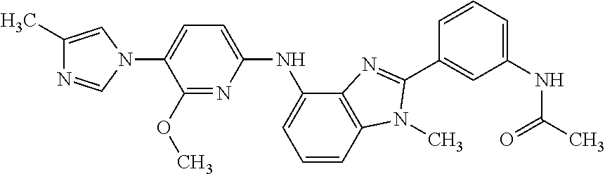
C1(C)=CN(C2=CC=C(NC3=CC=CC4=C3N=C(C3=CC(NC(C)=O)=CC=C3)N4C)N=C2OC)C=N1
